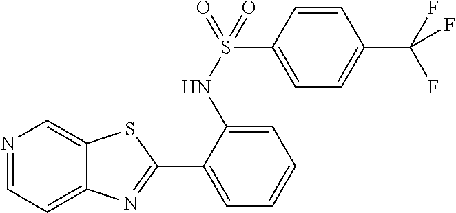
N1=CC=C2C(=C1)SC(C1=CC=CC=C1NS(=O)(C1=CC=C(C(F)(F)F)C=C1)=O)=N2
